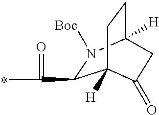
C1(C(=O)C)N([Boc])C2([H])CCC1([H])C(=O)C2
